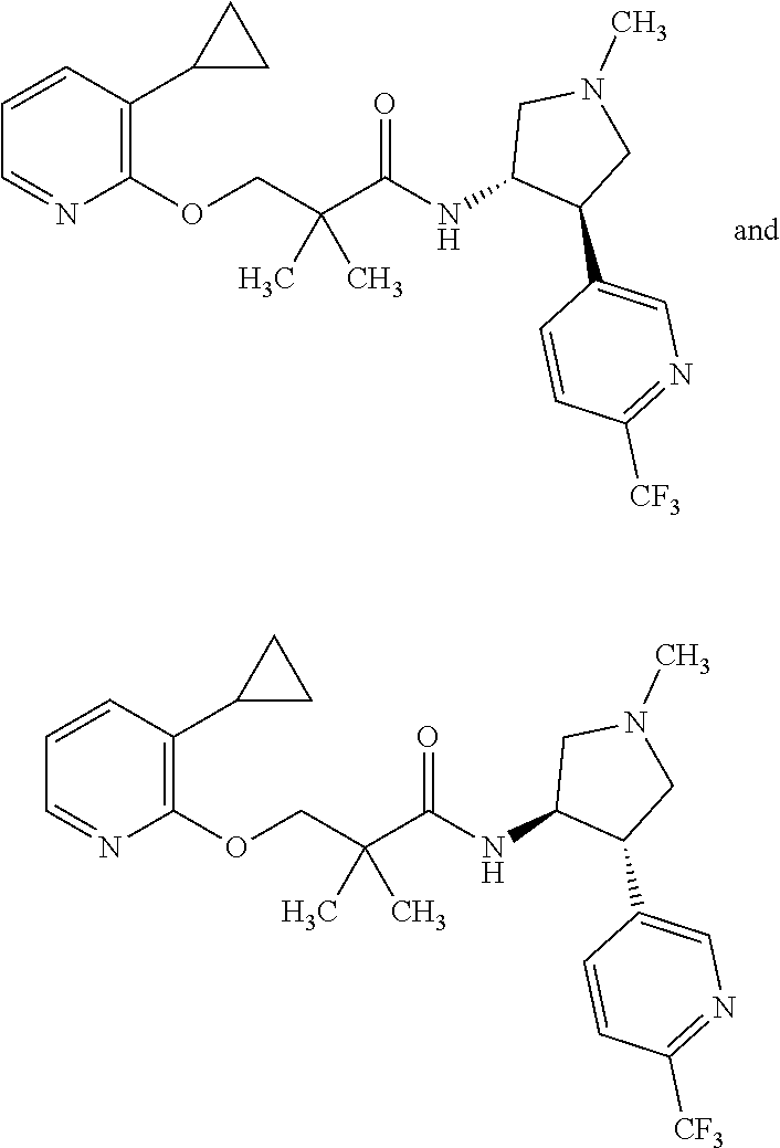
C1(OCC(C(NC2C(C3=CN=C([CF3])C=C3)CN(C)C2)=O)(C)C)=C(C2CC2)C=CC=N1.C1(OCC(C(NC2C(C3=CN=C([CF3])C=C3)CN(C)C2)=O)(C)C)=C(C2CC2)C=CC=N1
